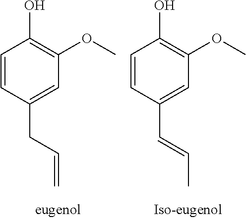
C1=CC(CC=C)=CC(OC)=C1O.C1=CC(C=CC)=CC(OC)=C1O
